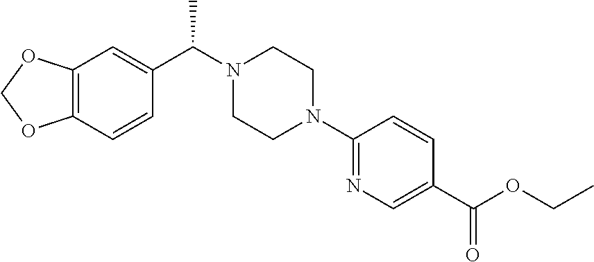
C12=C(C=CC(C(N3CCN(C4=NC=C(C(=O)OCC)C=C4)CC3)C)=C1)OCO2
